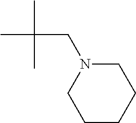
C(C(C)(C)C)N1CCCCC1
